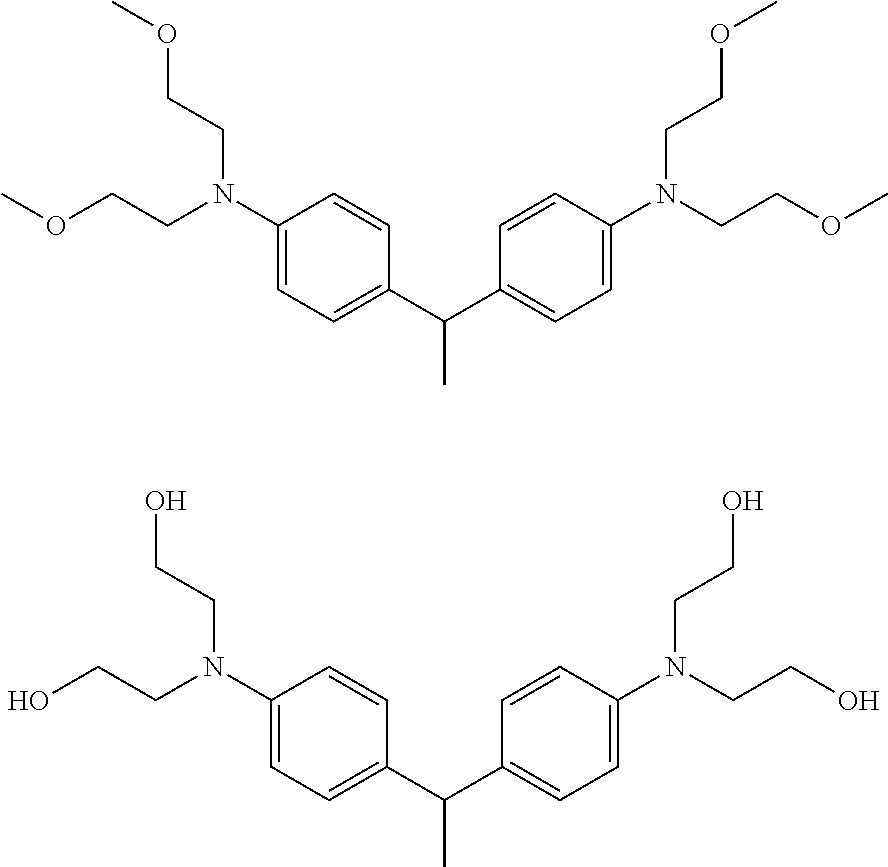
C1=C(N(CCOC)CCOC)C=CC(C(C2=CC=C(N(CCOC)CCOC)C=C2)C)=C1.C1=C(N(CCO)CCO)C=CC(C(C2=CC=C(N(CCO)CCO)C=C2)C)=C1
